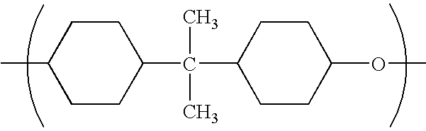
CC1CCC(C(C)(C)C2CCC(OC)CC2)CC1
